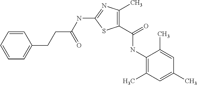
N(C1=NC(C)=C(C(=O)NC2=C(C)C=C(C)C=C2C)S1)C(CCC1=CC=CC=C1)=O
